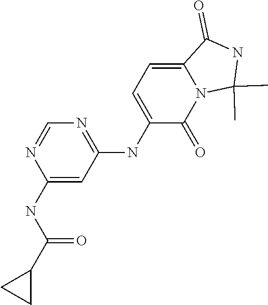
N1=C(NC2=CC=C3N(C2=O)C(C)(C)NC3=O)C=C(NC(C2CC2)=O)N=C1
